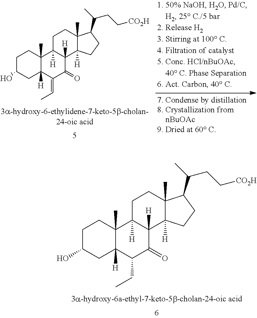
C1C(O)CC2([H])C(C)(C1)C1([H])C([H])(C(=O)C2CC)C2([H])C(C)(CC1)C(C(C)CC[CO2H])CC2.C1C(O)CC2([H])C(C)(C1)C1([H])C([H])(C(=O)C2=CC)C2([H])C(C)(CC1)C(C(C)CC[CO2H])CC2
